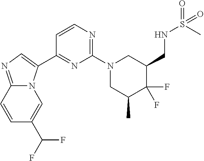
C12=NC=C(C3=NC(N4CC(C)C(F)(F)C(CNS(=O)(C)=O)C4)=NC=C3)N1C=C(C(F)F)C=C2
